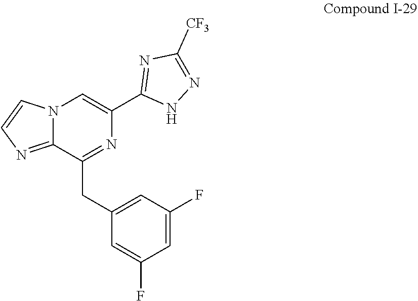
C1(CC2=NC(C3=NC([CF3])=NN3)=CN3C2=NC=C3)=CC(F)=CC(F)=C1
